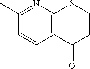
C1(C)=NC2=C(C=C1)C(=O)CCS2
